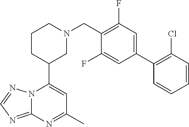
N12C(=NC=N1)N=C(C)C=C2C1CN(CC2=C(F)C=C(C3=C(Cl)C=CC=C3)C=C2F)CCC1
